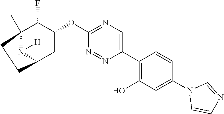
C12(C)C(F)C(OC3=NC=C(C4=C(O)C=C(N5C=CN=C5)C=C4)N=N3)CC(N1[H])CC2
